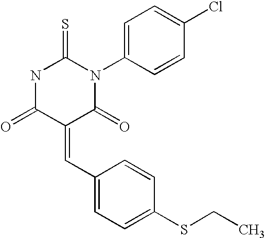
O=C1C(=CC2=CC=C(SCC)C=C2)C(=O)N(C2=CC=C(Cl)C=C2)C(=S)N1
